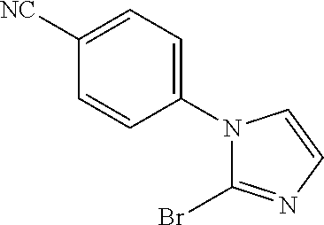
C1(N2C(Br)=NC=C2)=CC=C([NC])C=C1
